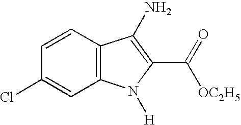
C12=C(C=CC(Cl)=C1)C(N)=C(C(=O)[OC2H5])N2[H]
